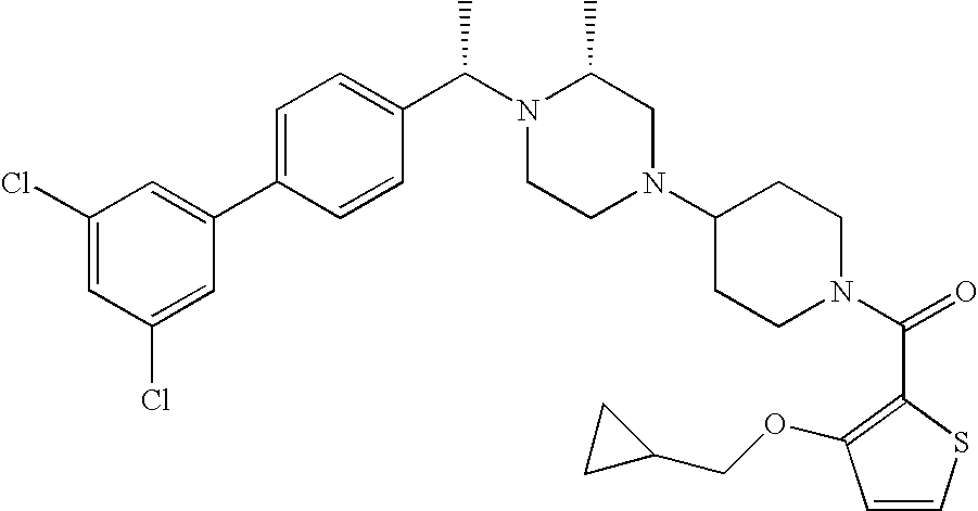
ClC1=CC(Cl)=CC(C2=CC=C(C(N3CCN(C4CCN(C(C5=C(OCC6CC6)C=CS5)=O)CC4)CC3C)C)C=C2)=C1
